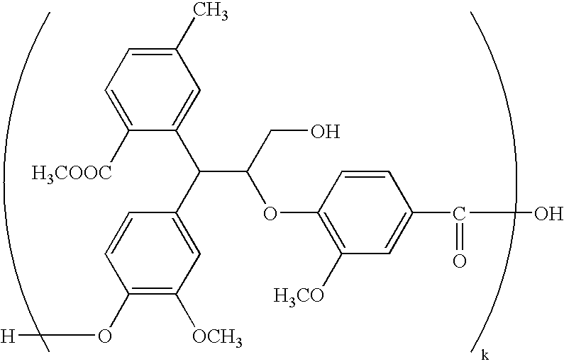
C1(O[H])=C([OCH3])C=C(C(C2=CC(C)=CC=C2[H3COOC])C(OC2=C([H3CO])C=C(C(=O)O)C=C2)CO)C=C1
